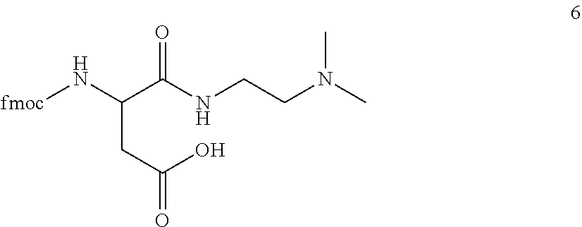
[fmoc]NC(C(NCCN(C)C)=O)CC(O)=O
